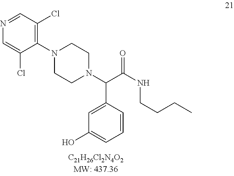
N1(C2=C(Cl)C=NC=C2Cl)CCN(C(C(NCCCC)=O)C2=CC(O)=CC=C2)CC1
